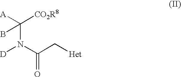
C(=O)(N([D])C([CO2R8])([A])B)C[Het]
